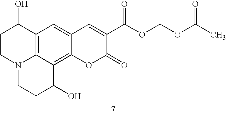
C1CN2C3=C(C1O)C=C1C(=C3C(O)CC2)OC(=O)C(C(OCOC(C)=O)=O)=C1
